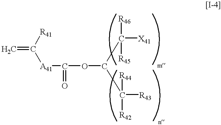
C=C([A41]C(OC(C([R46])([R45])[X41])C([R44])([R42])[R43])=O)[R41]
